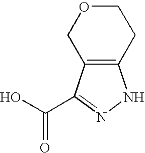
C(O)(=O)C1=NNC2=C1COCC2
